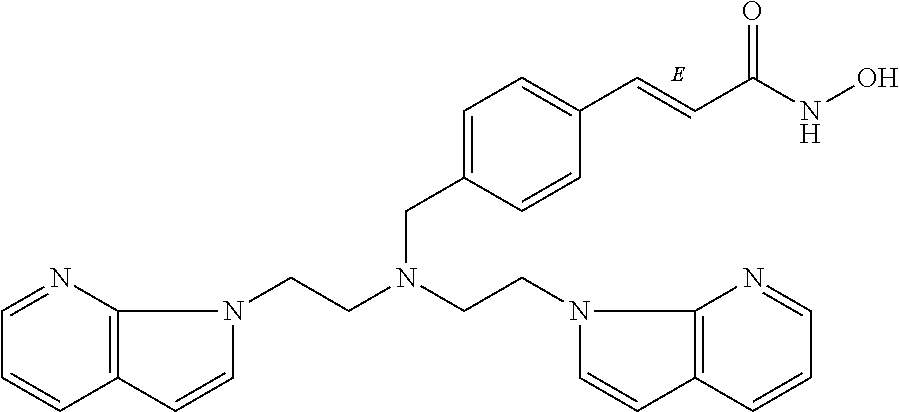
C12=C(N=CC=C1)N(CCN(CCN1C=CC3=C1N=CC=C3)CC1=CC=C(C=CC(NO)=O)C=C1)C=C2
